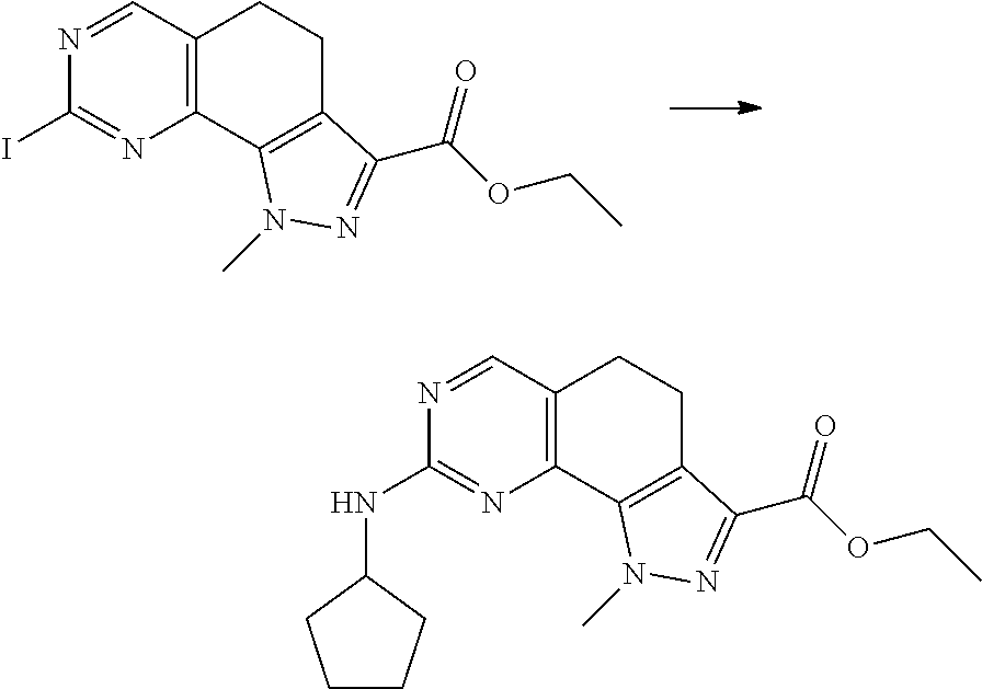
C12=C(C=NC(I)=N1)CCC1=C2N(C)N=C1C(OCC)=O.C12=C(C=NC(NC3CCCC3)=N1)CCC1=C2N(C)N=C1C(OCC)=O
